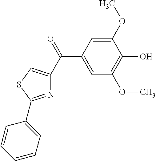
C1=C(C(=O)C2=CSC(C3=CC=CC=C3)=N2)C=C(OC)C(O)=C1OC
